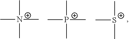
C[N+](C)(C)C.C[P+](C)(C)C.C[S+](C)C
